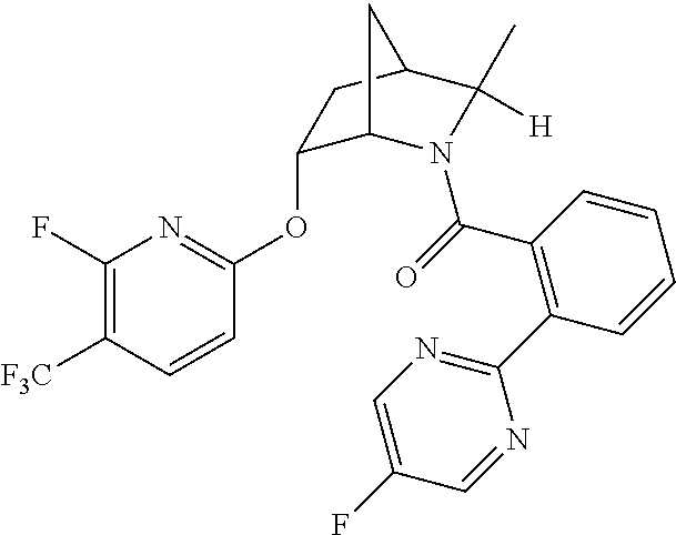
O(C1=NC(F)=C([F3C])C=C1)C1C2N(C(=O)C3=C(C4=NC=C(F)C=N4)C=CC=C3)C([H])(C)C(C1)C2
